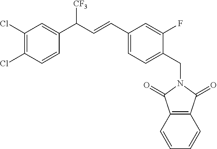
C1(Cl)=C(Cl)C=CC(C(C=CC2=CC=C(CN3C(=O)C4=C(C=CC=C4)C3=O)C(F)=C2)[CF3])=C1
